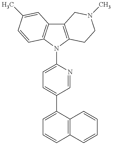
C12=C(N(C3=CC=C(C4=CC=CC5=C4C=CC=C5)C=N3)C3=C1C=C(C)C=C3)CCN(C)C2
